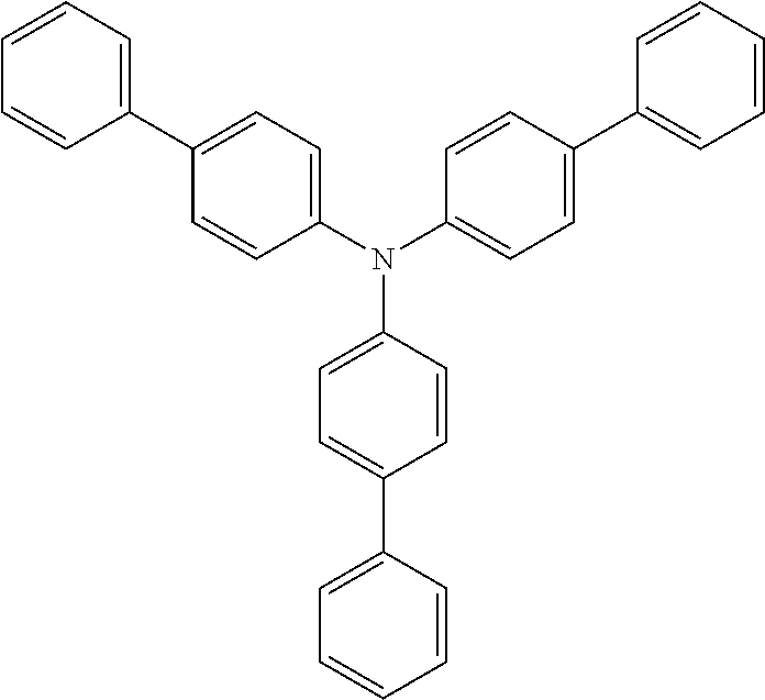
C1(N(C2=CC=C(C3=CC=CC=C3)C=C2)C2=CC=C(C3=CC=CC=C3)C=C2)=CC=C(C2=CC=CC=C2)C=C1
